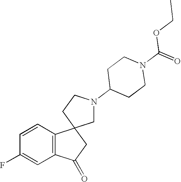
C1=CC(F)=CC2=C1C1(CC2=O)CN(C2CCN(C(=O)OCC)CC2)CC1
